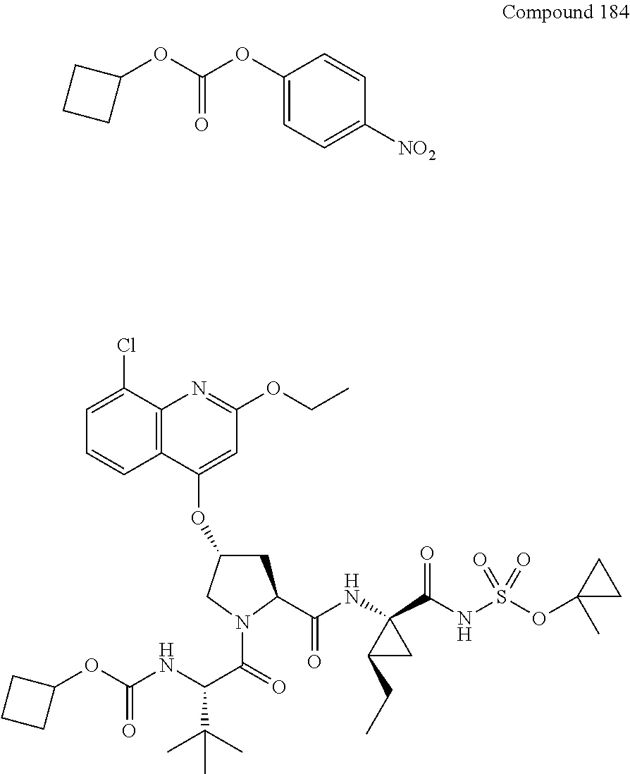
C1CCC1OC(=O)OC1=CC=C([NO2])C=C1.C1=C(Cl)C2=C(C=C1)C(OC1CC(C(=O)NC3(C(NS(OC4(C)CC4)(=O)=O)=O)CC3CC)N(C(C(NC(OC3CCC3)=O)C(C)(C)C)=O)C1)=CC(OCC)=N2
